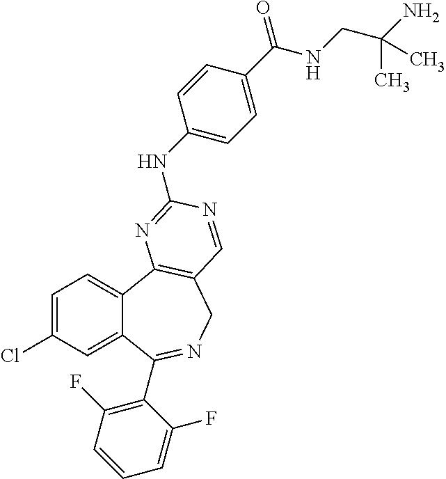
C1=C(Cl)C=C2C(=C1)C1=C(CN=C2C2=C(F)C=CC=C2F)C=NC(NC2=CC=C(C(=O)NCC(N)(C)C)C=C2)=N1
